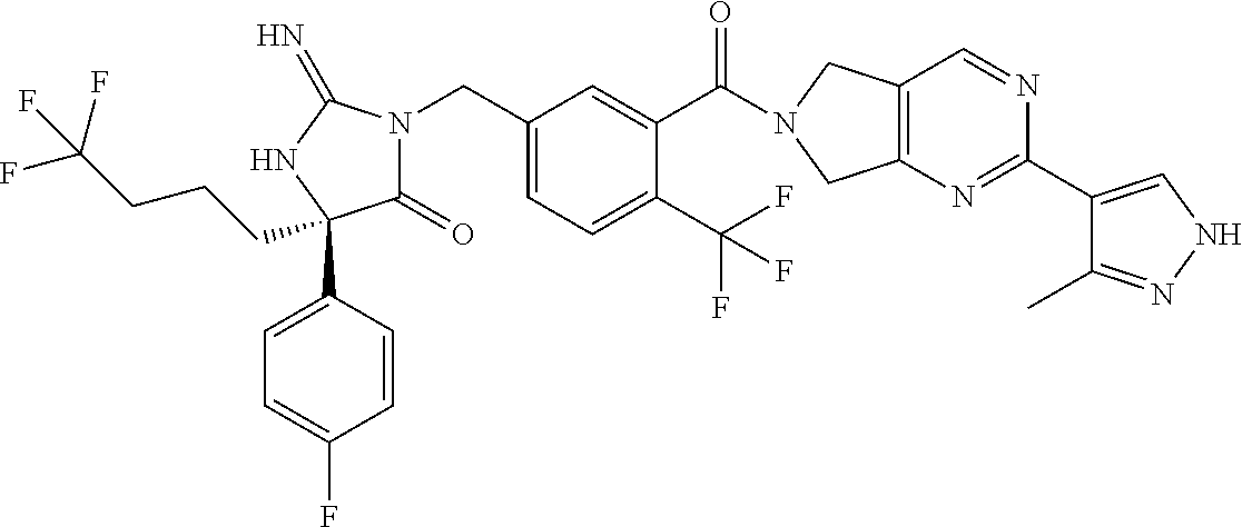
C(C1=CC=C(C(F)(F)F)C(C(=O)N2CC3=C(C2)N=C(C2=CNN=C2C)N=C3)=C1)N1C(=O)C(C2=CC=C(F)C=C2)(CCCC(F)(F)F)NC1=N
